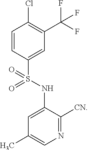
N1=C([CN])C(NS(C2=CC(C(F)(F)F)=C(Cl)C=C2)(=O)=O)=CC(C)=C1
